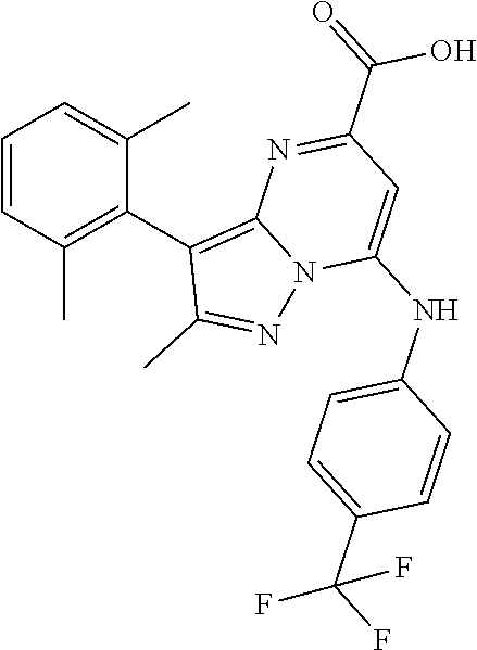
C1=CC(C)=C(C2=C3N(N=C2C)C(NC2=CC=C(C(F)(F)F)C=C2)=CC(C(=O)O)=N3)C(C)=C1
